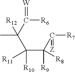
C(C(C(C(=[Z])[R7])([R9])[R8])([R10])[R11])(C([R6])=[W])(C)[R12]
